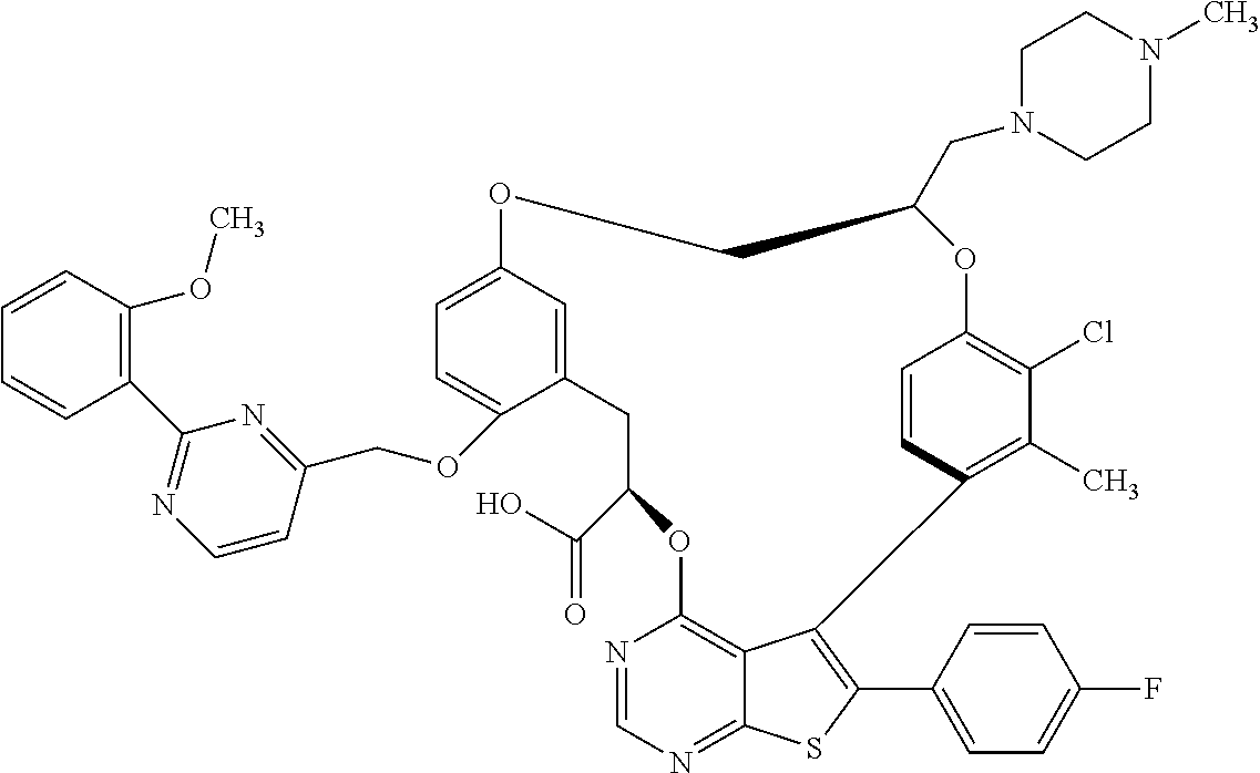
C12=C3C(=NC=N1)SC(C1=CC=C(F)C=C1)=C3C1=C(C)C(Cl)=C(C=C1)OC(CN1CCN(C)CC1)COC1=CC=C(OCC3=NC(C4=C(OC)C=CC=C4)=NC=C3)C(=C1)CC(C(O)=O)O2
